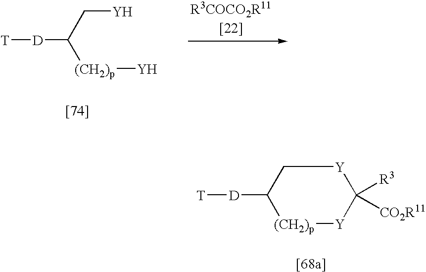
[T][D]C([(CH2)p][Y])C[Y].[R3COCO2R11[22]].[(CH2)p]1[Y]C([R3])([CO2R11])[Y]CC1[D][T]
